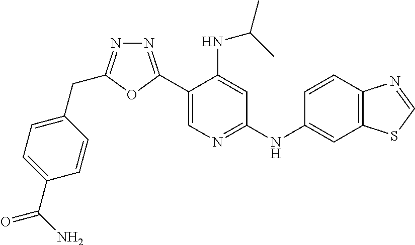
C1(CC2=NN=C(C3=CN=C(NC4=CC5=C(C=C4)N=CS5)C=C3NC(C)C)O2)=CC=C(C(N)=O)C=C1
